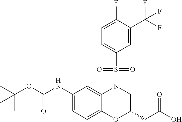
C1(NC(OC(C)(C)C)=O)=CC=C2C(=C1)N(S(C1=CC=C(F)C(C(F)(F)F)=C1)(=O)=O)CC(CC(O)=O)O2
